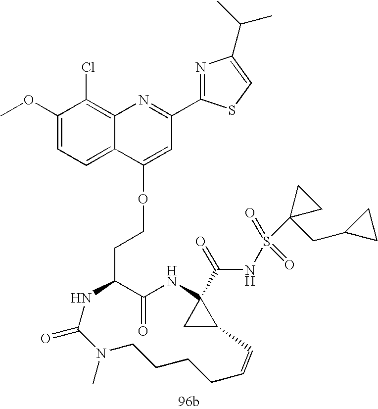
C1(=O)C(CCOC2=CC(C3=NC(C(C)C)=CS3)=NC3=C(Cl)C(OC)=CC=C32)NC(=O)N(C)CCCCC=CC2CC2(C(=O)NS(C2(CC3CC3)CC2)(=O)=O)N1
